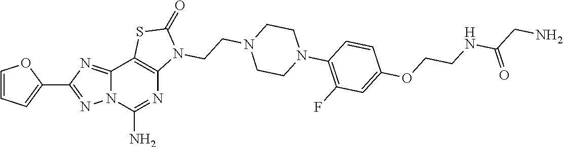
C1=CC=C(C2=NN3C(=N2)C2=C(N=C3N)N(CCN3CCN(C4=C(F)C=C(OCCNC(CN)=O)C=C4)CC3)C(=O)S2)O1
